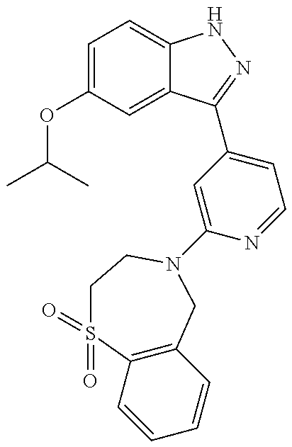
CC(C)OC1=CC=C2C(=C1)C(C1=CC=NC(N3CC4=C(S(=O)(=O)CC3)C=CC=C4)=C1)=NN2
